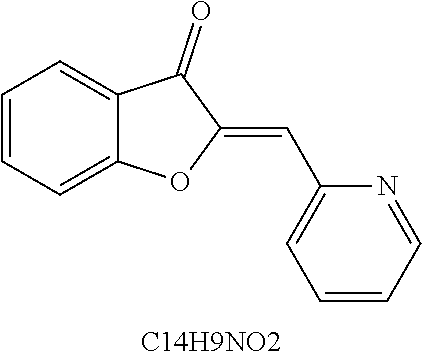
C1=CC=C2C(=C1)C(=O)C(=CC1=CC=CC=N1)O2.[C14H9NO2]
